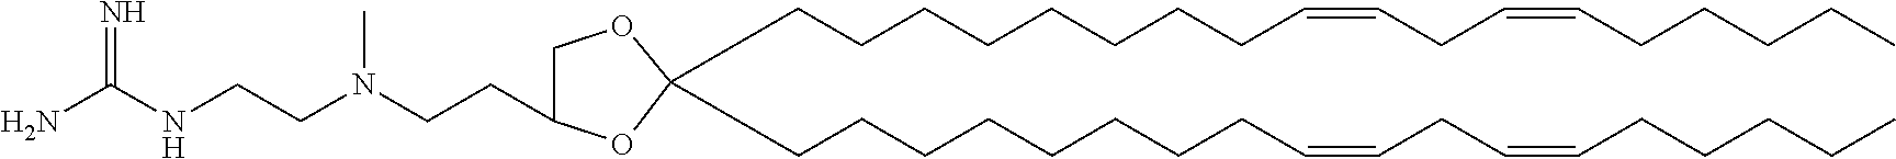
C1(CCN(CCNC(N)=N)C)COC(CCCCCCCCC=CCC=CCCCCC)(CCCCCCCCC=CCC=CCCCCC)O1
